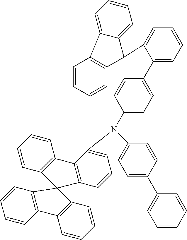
C1(N(C2=CC=CC3=C2C2=C(C=CC=C2)C32C3=C(C=CC=C3)C3=C2C=CC=C3)C2=CC=C3C(=C2)C2(C4=CC=CC=C34)C3=CC=CC=C3C3=C2C=CC=C3)=CC=C(C2=CC=CC=C2)C=C1
